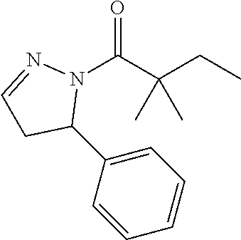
N1(C(C(CC)(C)C)=O)N=CCC1C1=CC=CC=C1
